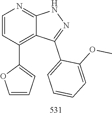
N1N=C(C2=CC=CC=C2OC)C2=C(C3=CC=CO3)C=CN=C12
